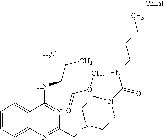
C1=CC=C2C(=C1)C(NC(C(C)C)C(=O)OC)=NC(CN1CCN(C(=O)NCCCC)CC1)=N2
